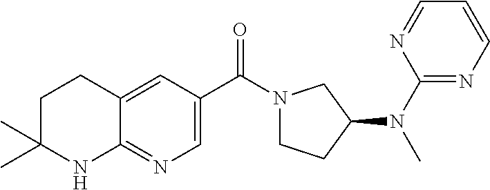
C12=NC=C(C(=O)N3CCC(N(C)C4=NC=CC=N4)C3)C=C1CCC(C)(C)N2
